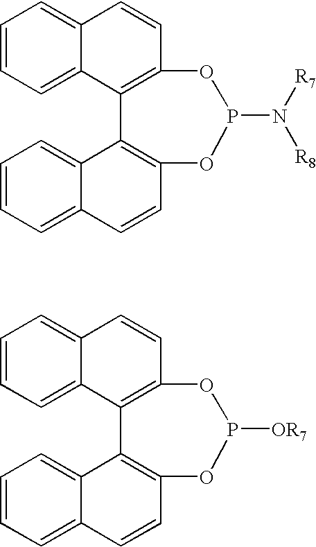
C1=CC=C2C(=C1)C=CC1=C2C2=C(C=CC3=CC=CC=C23)OP(N([R7])[R8])O1.C1=CC=C2C(=C1)C=CC1=C2C2=C(C=CC3=CC=CC=C23)OP([OR7])O1
